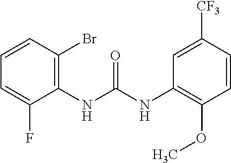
C1(NC(NC2=C(OC)C=CC([CF3])=C2)=O)=C(Br)C=CC=C1F
